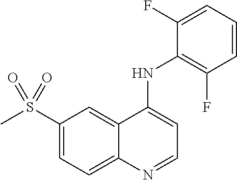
C1(S(C)(=O)=O)=CC=C2C(=C1)C(NC1=C(F)C=CC=C1F)=CC=N2
